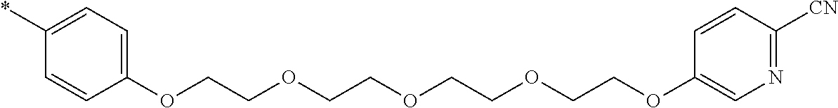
O(CCOCCOC1=CN=C([CN])C=C1)CCOCCOC1=CC=C(*)C=C1
